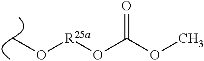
[R25a](OC(OC)=O)OC
